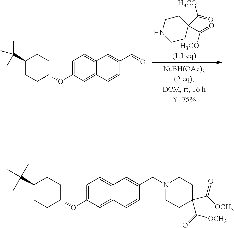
C1=C(OC2CCC(C(C)(C)C)CC2)C=C2C(=C1)C=C(C=O)C=C2.C1NCCC(C(=O)[H3CO])(C(=O)[H3CO])C1.C1=C(OC2CCC(C(C)(C)C)CC2)C=C2C(=C1)C=C(CN1CCC(C([OCH3])=O)(C(=O)[OCH3])CC1)C=C2
